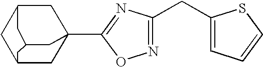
C1C2CC3(C4=NC(CC5=CC=CS5)=NO4)CC1CC(C3)C2
